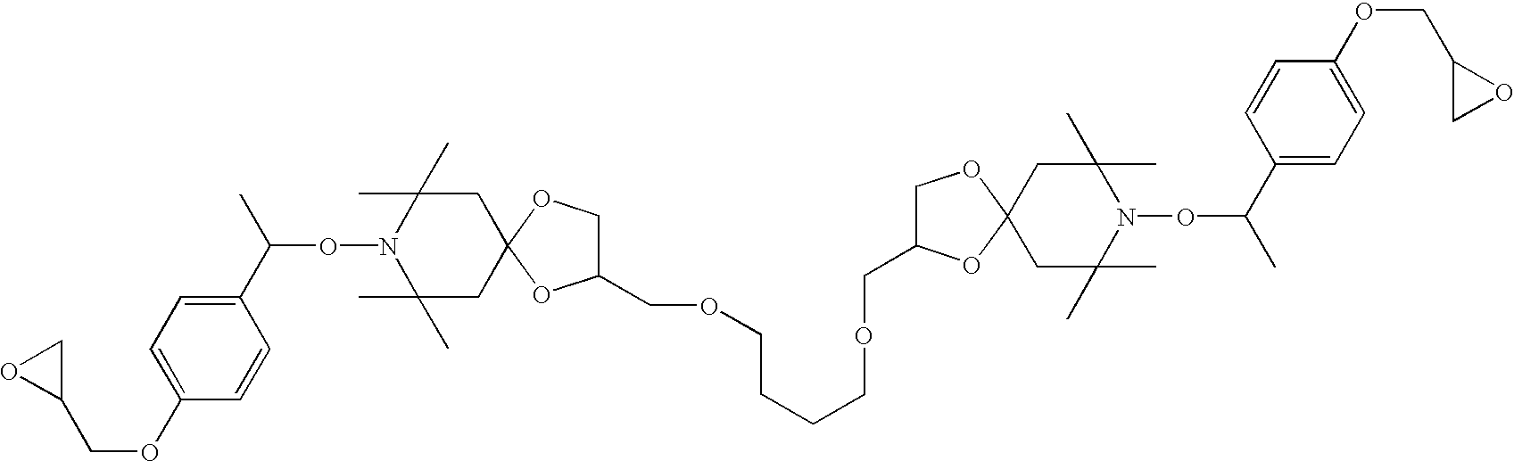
C1(OCC2CO2)=CC=C(C(C)ON2C(C)(C)CC3(CC2(C)C)OCC(COCCCCOCC2COC4(O2)CC(C)(C)N(OC(C2=CC=C(OCC5CO5)C=C2)C)C(C)(C)C4)O3)C=C1
